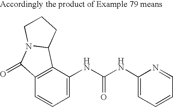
C12=C(C(NC(NC3=CC=CC=N3)=O)=CC=C1)C1N(C2=O)CCC1
